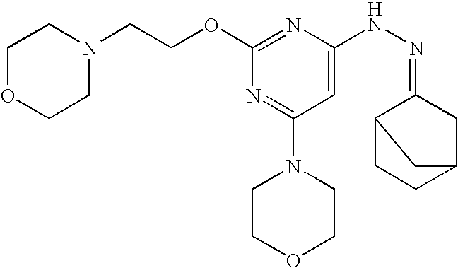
N1(CCOC2=NC(NN=C3C4CCC(C3)C4)=CC(N3CCOCC3)=N2)CCOCC1
